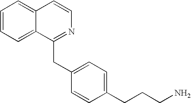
C1=CC=C2C(=C1)C=CN=C2CC1=CC=C(CCCN)C=C1
